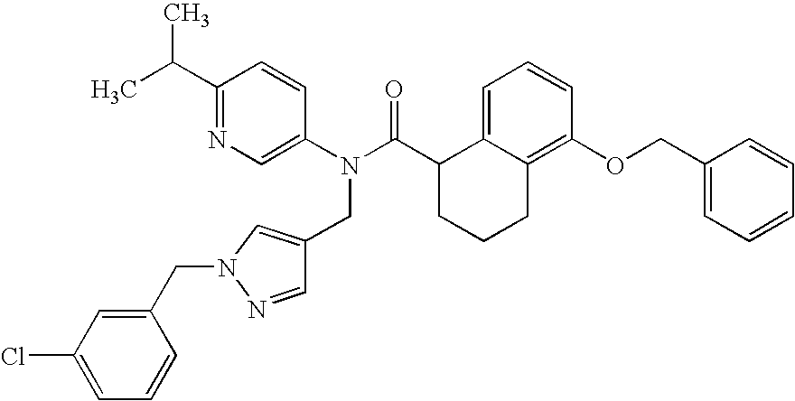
C1(C(C)C)=NC=C(N(C(C2CCCC3=C(OCC4=CC=CC=C4)C=CC=C23)=O)CC2=CN(CC3=CC(Cl)=CC=C3)N=C2)C=C1
